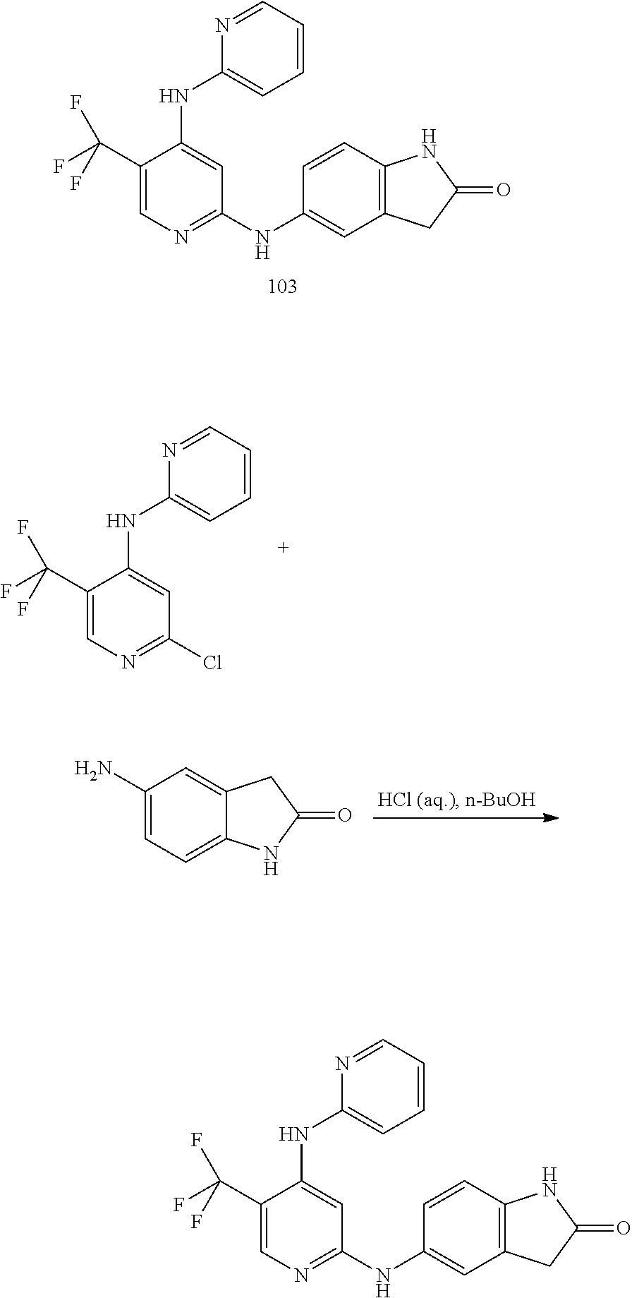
C1(N)=CC=C2C(=C1)CC(=O)N2.N1=CC=CC=C1NC1=CC(NC2=CC3=C(C=C2)NC(=O)C3)=NC=C1C(F)(F)F.N1=CC=CC=C1NC1=CC(Cl)=NC=C1C(F)(F)F.N1=CC=CC=C1NC1=CC(NC2=CC3=C(C=C2)NC(=O)C3)=NC=C1C(F)(F)F
